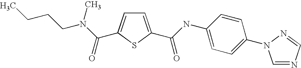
C1=C(C(NC2=CC=C(N3C=NC=N3)C=C2)=O)SC(C(N(C)CCCC)=O)=C1
